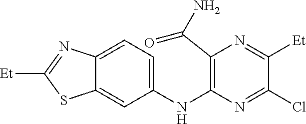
C1(NC2=C(C(N)=O)N=C([Et])C(Cl)=N2)=CC=C2C(=C1)SC([Et])=N2
